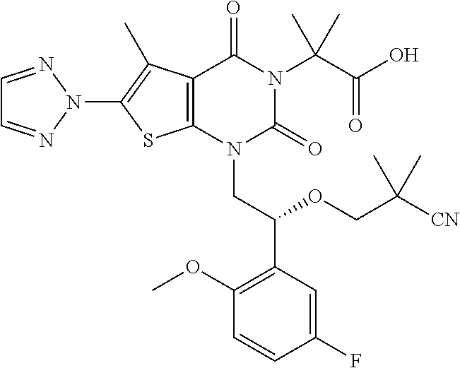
C12=C(N(CC(C3=C(OC)C=CC(F)=C3)OCC([CN])(C)C)C(=O)N(C(C(O)=O)(C)C)C1=O)SC(N1N=CC=N1)=C2C
